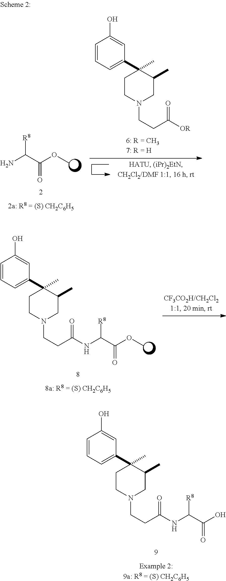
C1=CC=C(C2(C)CCN(CCC(=O)NC(C(O)=O)[R8])CC2C)C=C1O.NC(C(OC)=O)[R8].C1=CC=C(C2(C)CCN(CCC([OR])=O)CC2C)C=C1O.C1=CC=C(C2(C)CCN(CCC(=O)NC(C(OC)=O)[R8])CC2C)C=C1O
